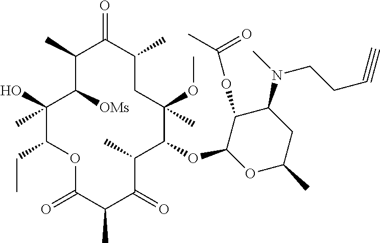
C1([OMs])C(O)(C)C(CC)OC(=O)C(C)C(=O)C(C)C(OC2OC(C)CC(N(C)CCC#C)C2OC(C)=O)C(C)(OC)CC(C)C(=O)C1C
